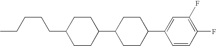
CCCCCC1CCC(C2CCC(C3=CC(F)=C(F)C=C3)CC2)CC1
